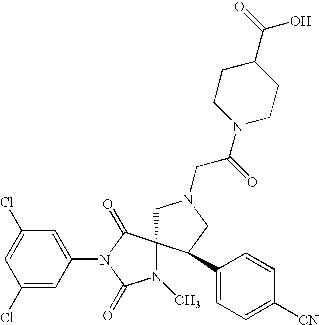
C1(Cl)=CC(N2C(=O)N(C)C3(C2=O)CN(CC(=O)N2CCC(C(=O)O)CC2)CC3C2=CC=C([CN])C=C2)=CC(Cl)=C1
